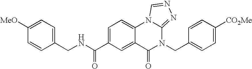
C1(CNC(C2=CC=C3C(=C2)C(=O)N(CC2=CC=C([CO2Me])C=C2)C2=NN=CN32)=O)=CC=C([MeO])C=C1
